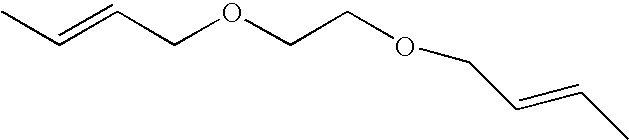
CC=CCOCCOCC=CC
